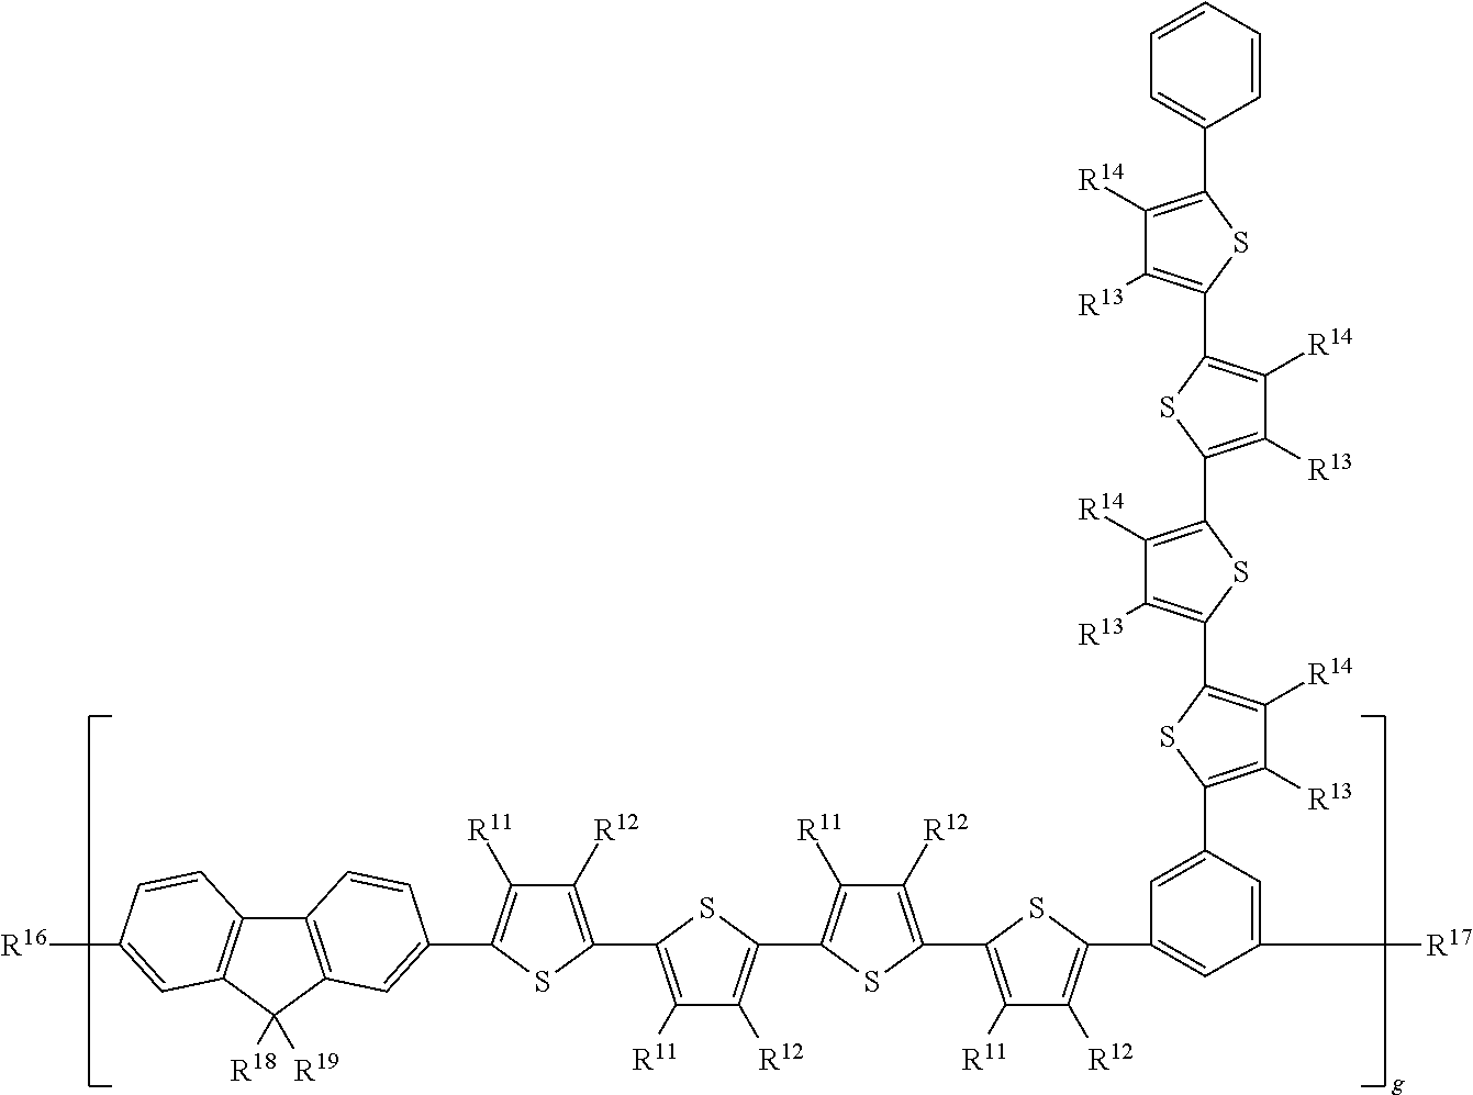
C1([R14])=C(C2=C([R13])C([R14])=C(C3=C([R13])C([R14])=C(C4=CC=CC=C4)S3)S2)SC(C2=C([R14])C([R13])=C(C3=CC(C4=C([R12])C([R11])=C(C5=C([R12])C([R11])=C(C6=C([R12])C([R11])=C(C7=C([R12])C([R11])=C(C8=CC9=C(C%10=C(C9([R18])[R19])C=C([R16])C=C%10)C=C8)S7)S6)S5)S4)=CC([R17])=C3)S2)=C1[R13]
